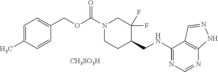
C1=NNC2=C1C(NCC1CCN(C(OCC3=CC=C(C)C=C3)=O)CC1(F)F)=NC=N2.[CH3SO3H]
